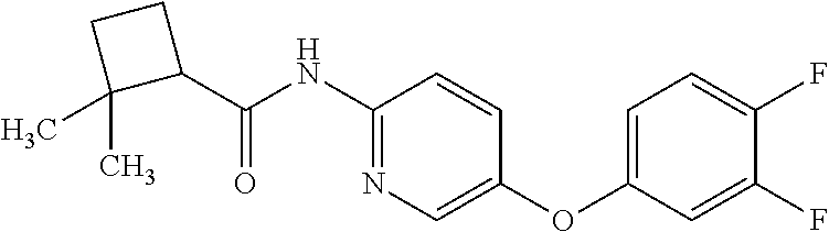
C1(C(NC2=NC=C(OC3=CC=C(F)C(F)=C3)C=C2)=O)CCC1(C)C
